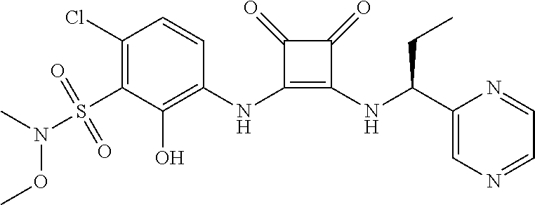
C1(Cl)=C(S(N(C)OC)(=O)=O)C(O)=C(NC2=C(NC(C3=CN=CC=N3)CC)C(=O)C2=O)C=C1
